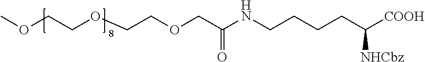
COCCOCCOCC(NCCCCC([COOH])[NHCbz])=O
